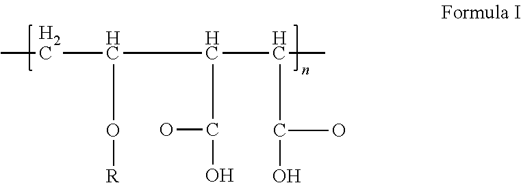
CCC(C(C(C)C(O)O)C(O)O)O[R]
